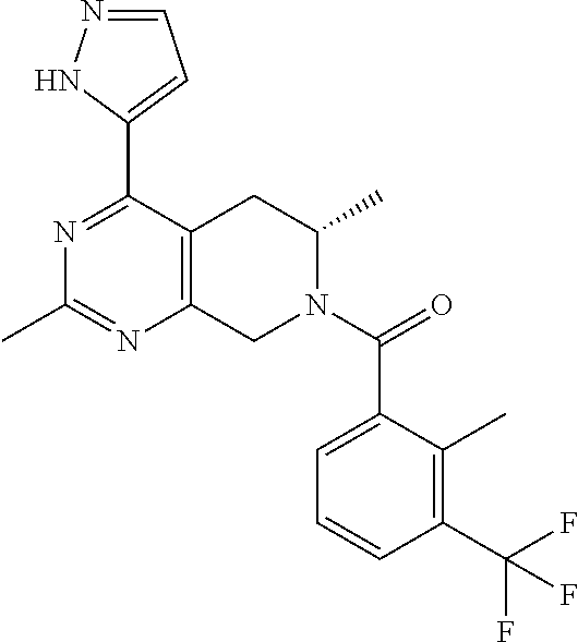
C1=NNC(C2=NC(C)=NC3=C2CC(C)N(C(=O)C2=CC=CC(C(F)(F)F)=C2C)C3)=C1
